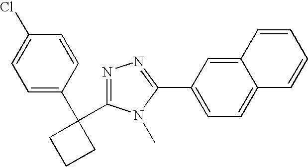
C1=C(C2(C3=NN=C(C4=CC=C5C(=C4)C=CC=C5)N3C)CCC2)C=CC(Cl)=C1
